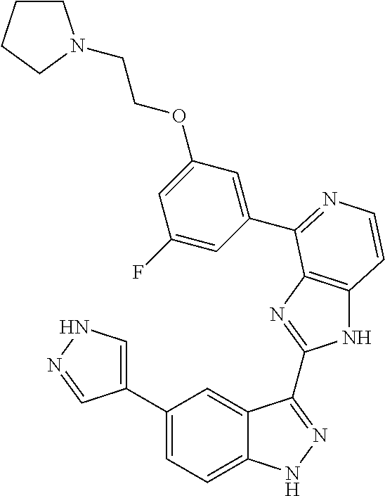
C1(C2=CNN=C2)=CC=C2C(=C1)C(C1=NC3=C(N1)C=CN=C3C1=CC(OCCN3CCCC3)=CC(F)=C1)=NN2
